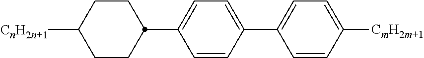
[CnH2n+1]C1CCC(C2=CC=C(C3=CC=C([CmH2m+1])C=C3)C=C2)CC1
